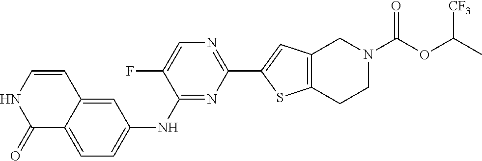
C1(=O)C2=CC=C(NC3=NC(C4=CC5=C(S4)CCN(C(OC(C)[CF3])=O)C5)=NC=C3F)C=C2C=CN1
